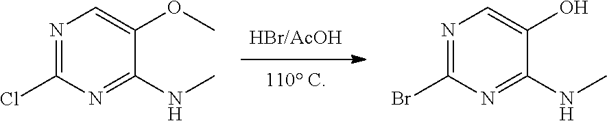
N1=C(Cl)N=C(NC)C(OC)=C1.N1=C(Br)N=C(NC)C(O)=C1
